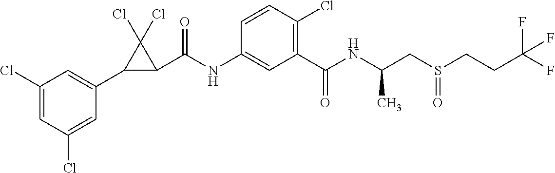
C1(Cl)=CC(C2C(C(NC3=CC(C(NC(CS(CCC(F)(F)F)=O)C)=O)=C(Cl)C=C3)=O)C2(Cl)Cl)=CC(Cl)=C1
